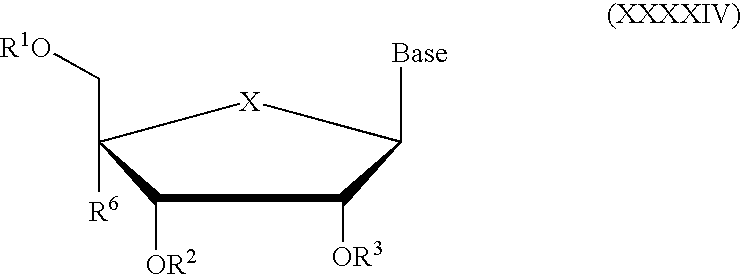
C1([OR2])C([R6])(C[R1O])[X]C([Base])C1[OR3]
